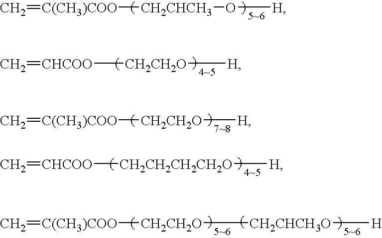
C=[C(CH3)COO][CH2CHCH3]O[H].C=[CHCOO][CH2CH2O][H].C=[C(CH3)COO][CH2CH2O][H].C=[CHCOO][CH2CH2CH2CH2O][H].C=[C(CH3)COO][CH2CH2O][CH2CHCH3O][H]
